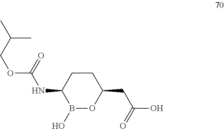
C(OC(NC1B(O)OC(CC(=O)O)CC1)=O)C(C)C
